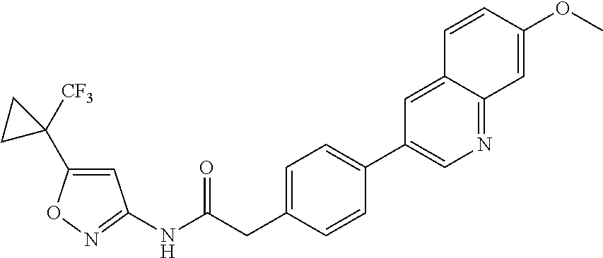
N1=C(NC(CC2=CC=C(C3=CN=C4C(=C3)C=CC(OC)=C4)C=C2)=O)C=C(C2([CF3])CC2)O1
